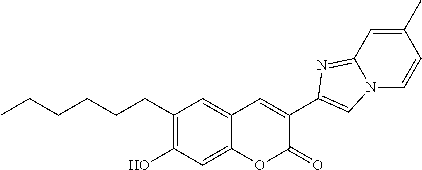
CCCCCCC1=C(O)C=C2C(=C1)C=C(C1=CN3C(=N1)C=C(C)C=C3)C(=O)O2
